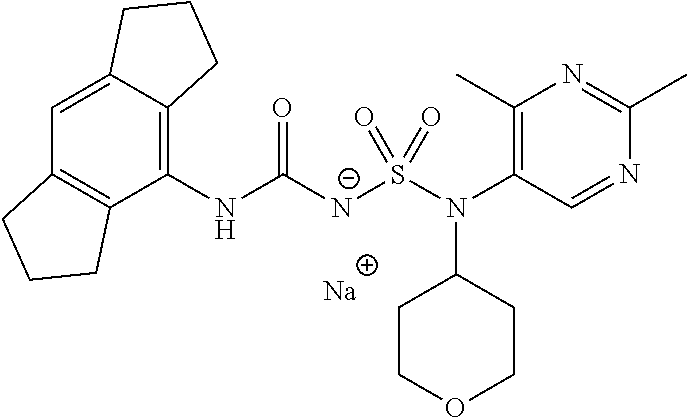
[Na].C1(NC([N-]S(N(C2=C(C)N=C(C)N=C2)C2CCOCC2)(=O)=O)=O)=C2C(=CC3=C1CCC3)CCC2
